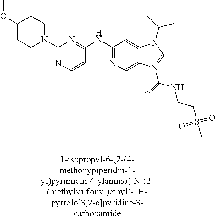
N1(C2=NC=CC(NC3=NC=C4C(=C3)N(C(C)C)C=N4C(NCCS(C)(=O)=O)=O)=N2)CCC(OC)CC1
